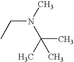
CCN(C)C(C)(C)C
